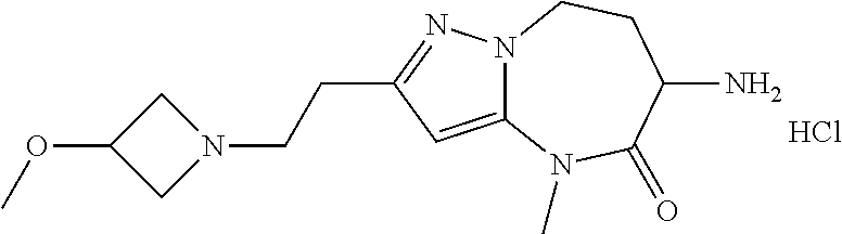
C12=CC(CCN3CC(OC)C3)=NN1CCC(N)C(=O)N2C.Cl
